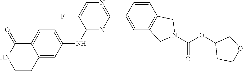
C1(NC2=CC=C3C(=C2)C=CNC3=O)=NC(C2=CC3=C(C=C2)CN(C(=O)OC2CCOC2)C3)=NC=C1F
